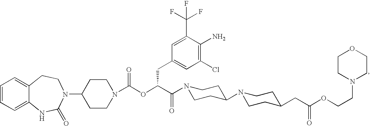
C1=CC=C2C(=C1)CCN(C1CCN(C(OC(C(=O)N3CCC(N4CCC(CC(OCCN5CCOCC5)=O)CC4)CC3)CC3=CC(Cl)=C(N)C(C(F)(F)F)=C3)=O)CC1)C(=O)N2
